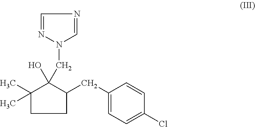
C1=NN(CC2(O)C(CC3=CC=C(Cl)C=C3)CCC2(C)C)C=N1
